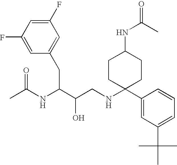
C1(F)=CC(F)=CC(CC(C(CNC2(C3=CC(C(C)(C)C)=CC=C3)CCC(NC(=O)C)CC2)O)NC(C)=O)=C1
